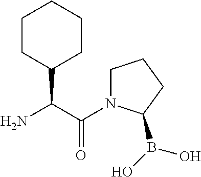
C(C(=O)N1CCCC1B(O)O)(C1CCCCC1)N
